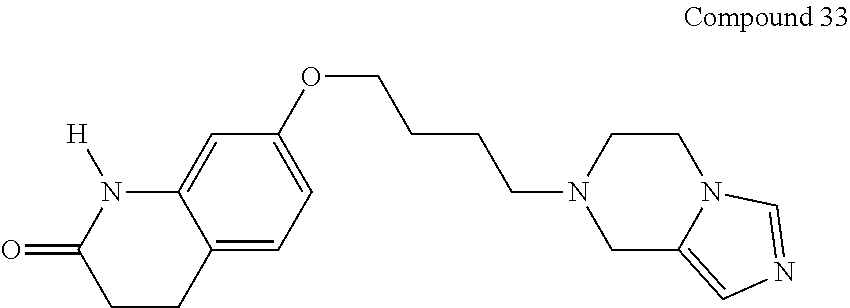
C12=CC=C(OCCCCN3CC4=CN=CN4CC3)C=C1N([H])C(=O)CC2
